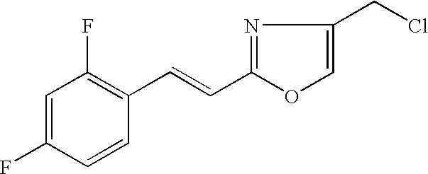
C1=C(F)C=CC(C=CC2=NC(CCl)=CO2)=C1F
